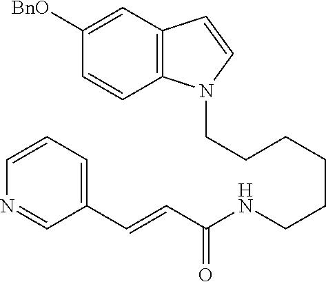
C(CCCCCNC(C=CC1=CC=CN=C1)=O)N1C2=C(C=C1)C=C([BnO])C=C2
